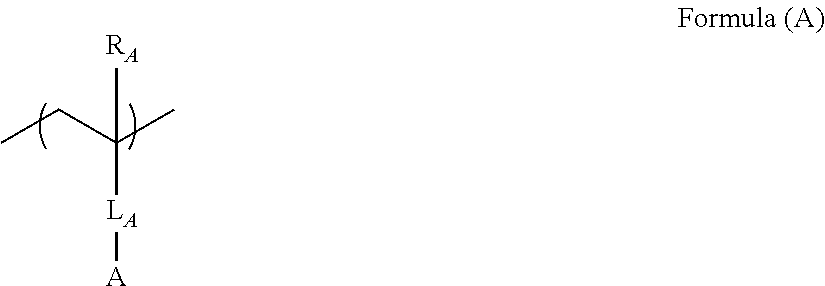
CCC(C)([RA])[LA][A]
